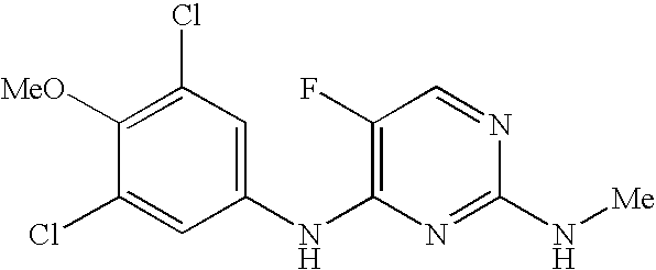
C1([MeO])=C(Cl)C=C(NC2=C(F)C=NC(N[Me])=N2)C=C1Cl
